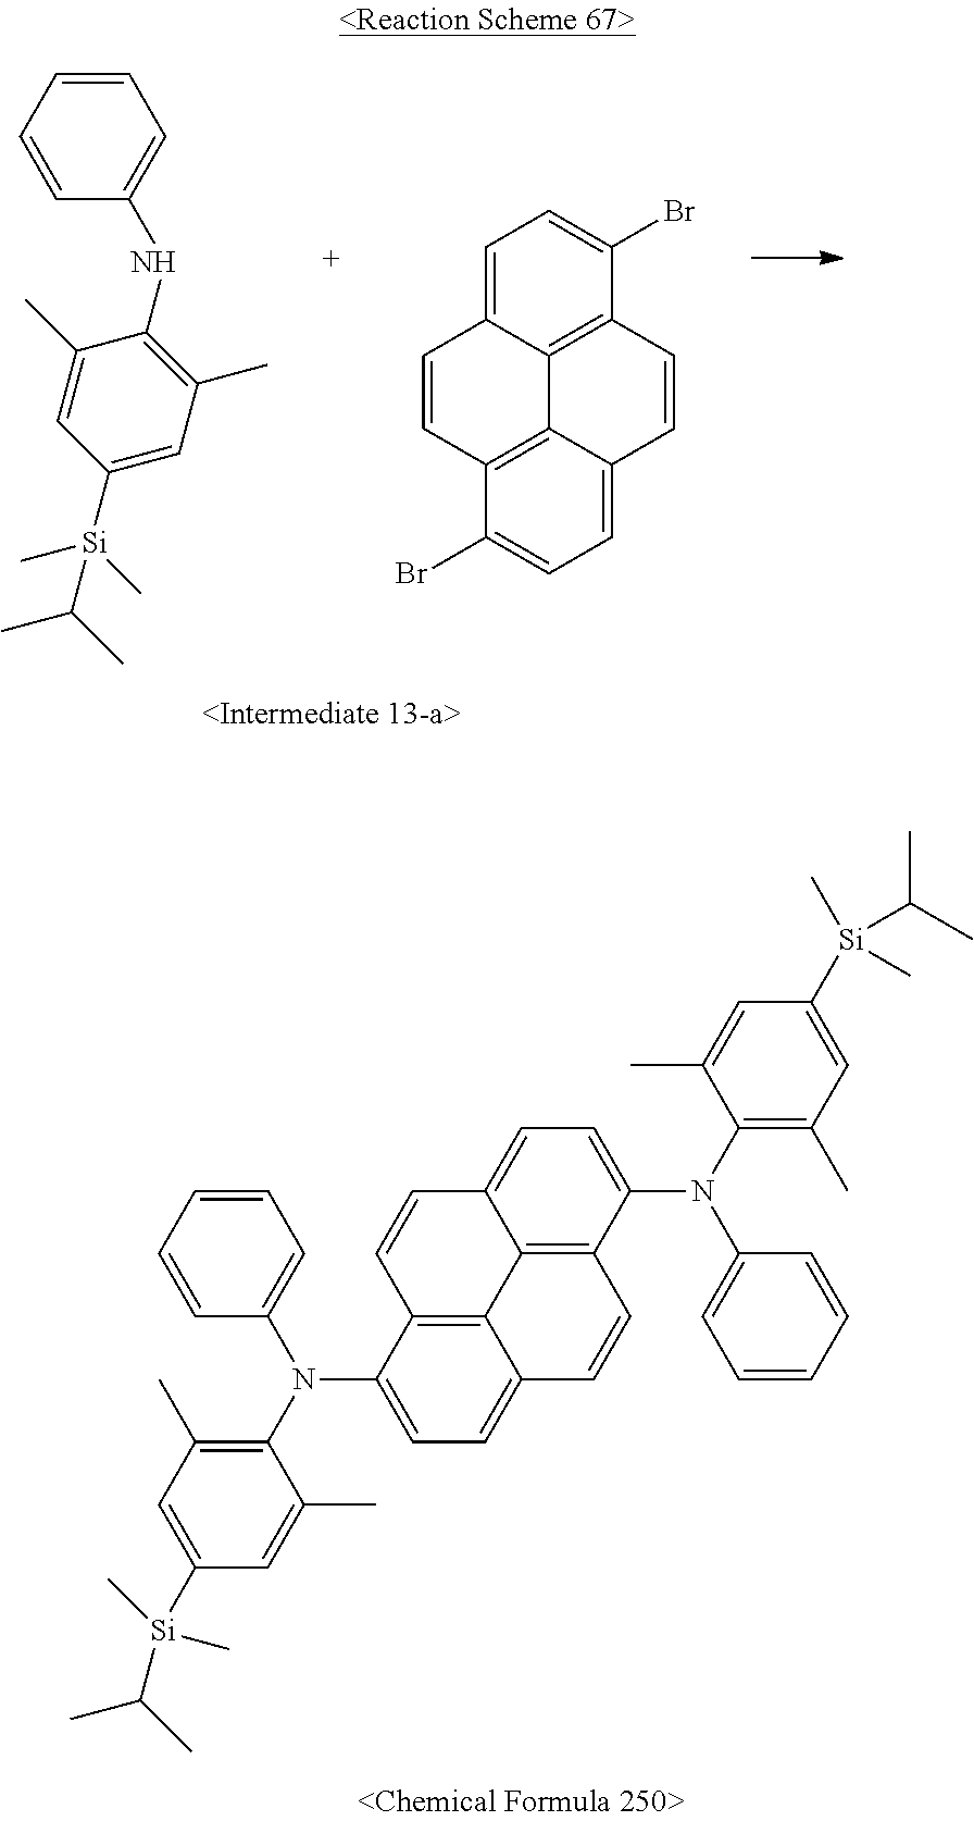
C1=CC=CC(NC2=C(C)C=C([Si](C)(C)C(C)C)C=C2C)=C1.C1=CC2=C3C4=C(C=CC3=CC=C2Br)C(Br)=CC=C14.C1=CC=CC(N(C2=C(C)C=C([Si](C)(C)C(C)C)C=C2C)C2=CC=C3C4=C2C=CC2=CC=C(N(C5=C(C)C=C([Si](C)(C)C(C)C)C=C5C)C5=CC=CC=C5)C(=C42)C=C3)=C1
